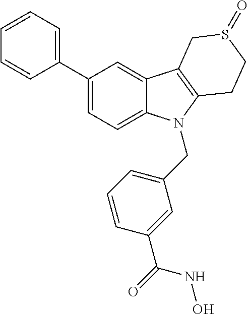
C1(C2=CC=CC=C2)=CC=C2C(=C1)C1=C(N2CC2=CC=CC(C(=O)NO)=C2)CCS(=O)C1
